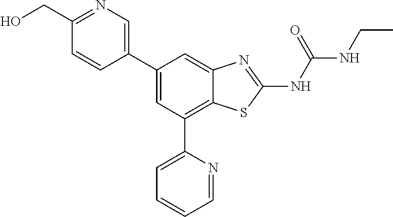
C1(CO)=NC=C(C2=CC(C3=CC=CC=N3)=C3C(=C2)N=C(NC(NCC)=O)S3)C=C1
